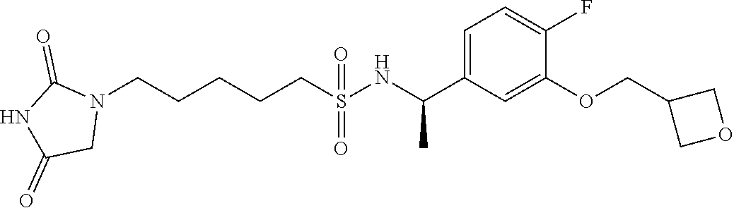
N1(CCCCCS(NC(C2=CC=C(F)C(OCC3COC3)=C2)C)(=O)=O)C(=O)NC(=O)C1
